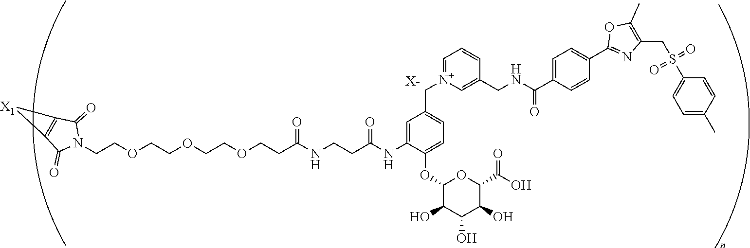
[X-].C(COCCOCCOCCC(NCCC(NC1=CC(C[N+]2=CC=CC(CNC(C3=CC=C(C4=NC(CS(C5=CC=C(C)C=C5)(=O)=O)=C(C)O4)C=C3)=O)=C2)=CC=C1OC1C(O)C(O)C(O)C(C(=O)O)O1)=O)=O)N1C(=O)C2=C(C1=O)[X1]2
